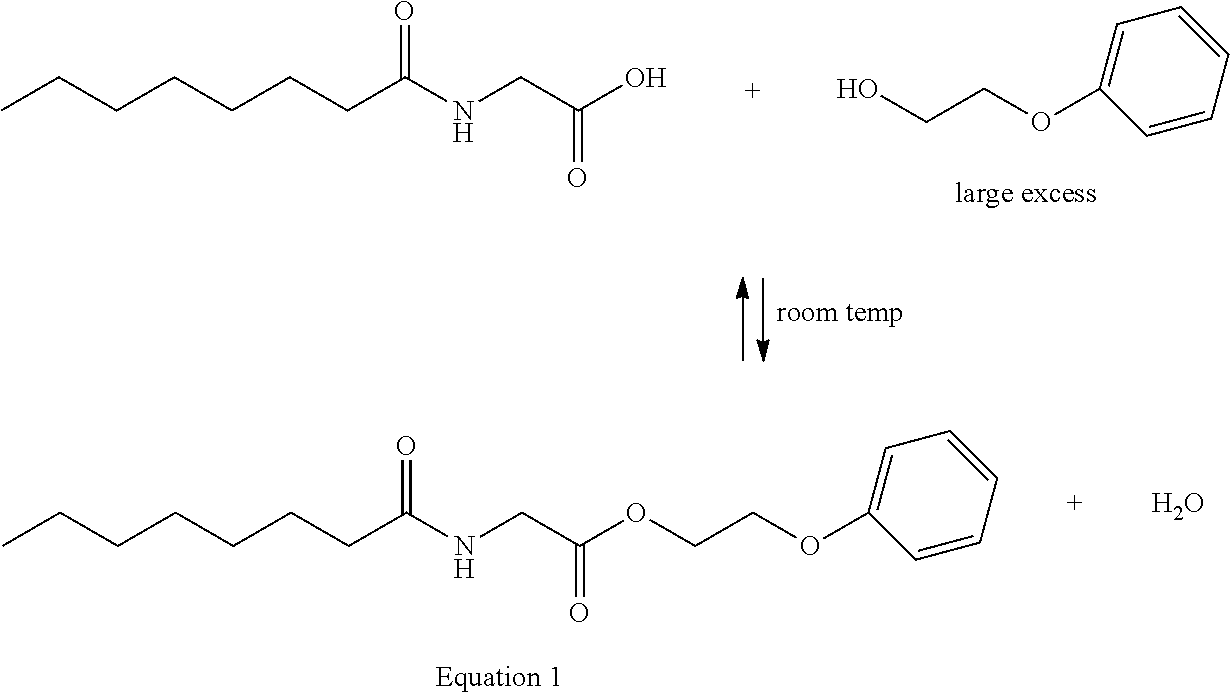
CCCCCCCC(NCC(O)=O)=O.O(CCO)C1=CC=CC=C1.CCCCCCCC(NCC(OCCOC1=CC=CC=C1)=O)=O.O
